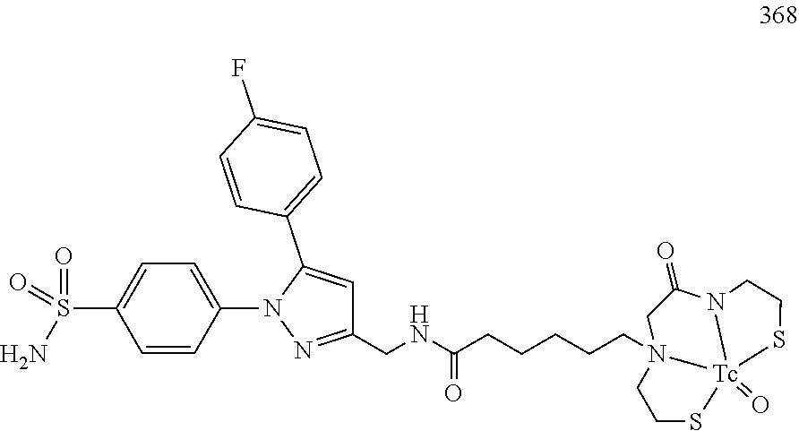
C(CCCCN12[Tc]3(=O)(N(C(=O)C1)CCS3)SCC2)C(NCC1=NN(C2=CC=C(S(=O)(N)=O)C=C2)C(C2=CC=C(F)C=C2)=C1)=O
